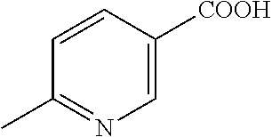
C1=CC([COOH])=CN=C1C
